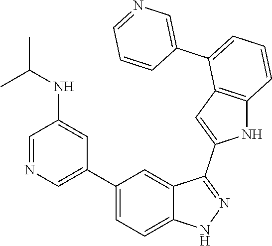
C1(C2=CN=CC(NC(C)C)=C2)=CC=C2C(=C1)C(C1=CC3=C(N1)C=CC=C3C1=CN=CC=C1)=NN2
